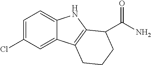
C1=C(Cl)C=C2C(=C1)NC1=C2CCCC1C(N)=O
